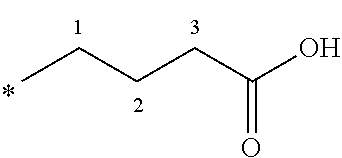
CCCCC(O)=O
